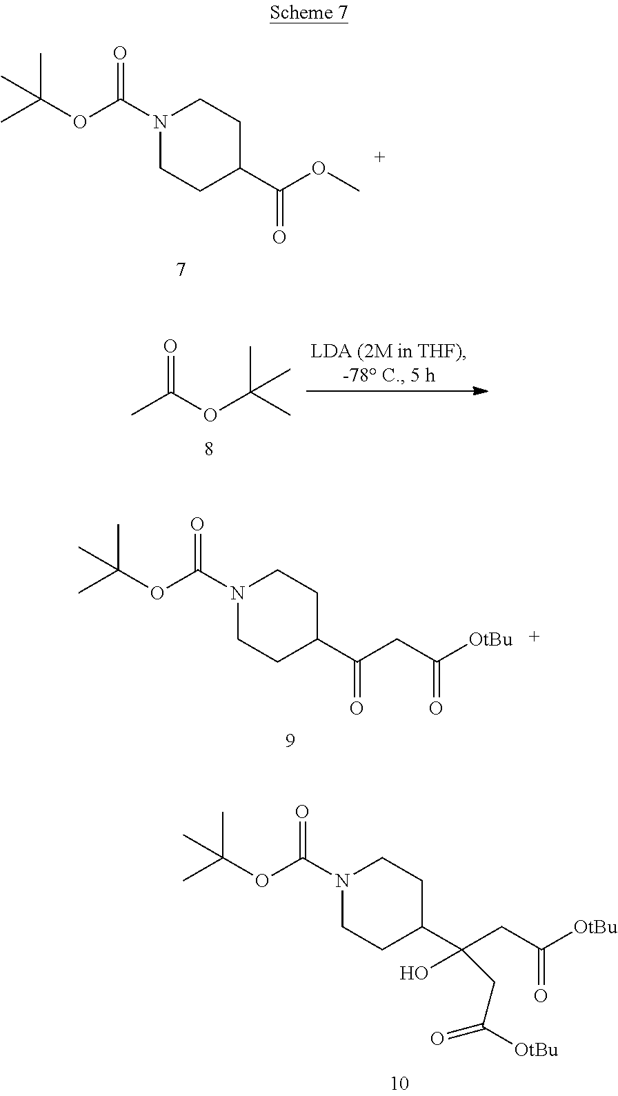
N1(C(OC(C)(C)C)=O)CCC(C(OC)=O)CC1.CC(OC(C)(C)C)=O.N1(C(OC(C)(C)C)=O)CCC(C(CC(=O)[OtBu])=O)CC1.N1(C(OC(C)(C)C)=O)CCC(C(CC(=O)[OtBu])(CC(=O)[OtBu])O)CC1
